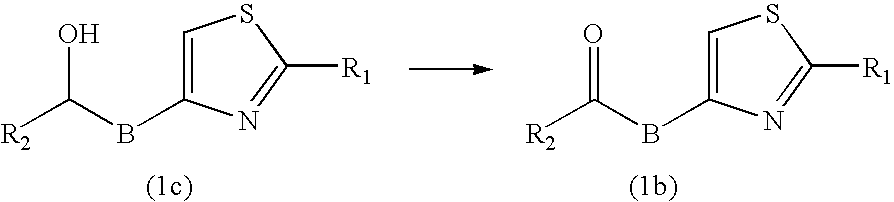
C1=C(BC([R2])=O)N=C([R1])S1.C1=C(BC([R2])O)N=C([R1])S1
